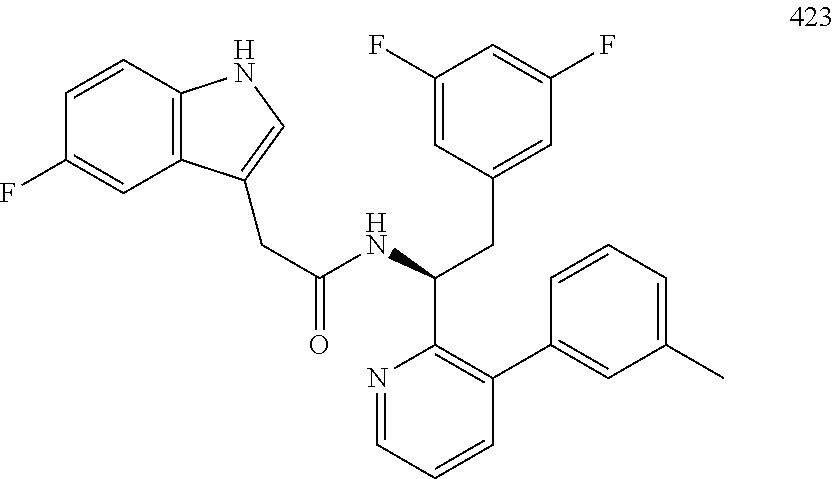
N1=CC=CC(C2=CC(C)=CC=C2)=C1C(NC(CC1=CNC2=C1C=C(F)C=C2)=O)CC1=CC(F)=CC(F)=C1
